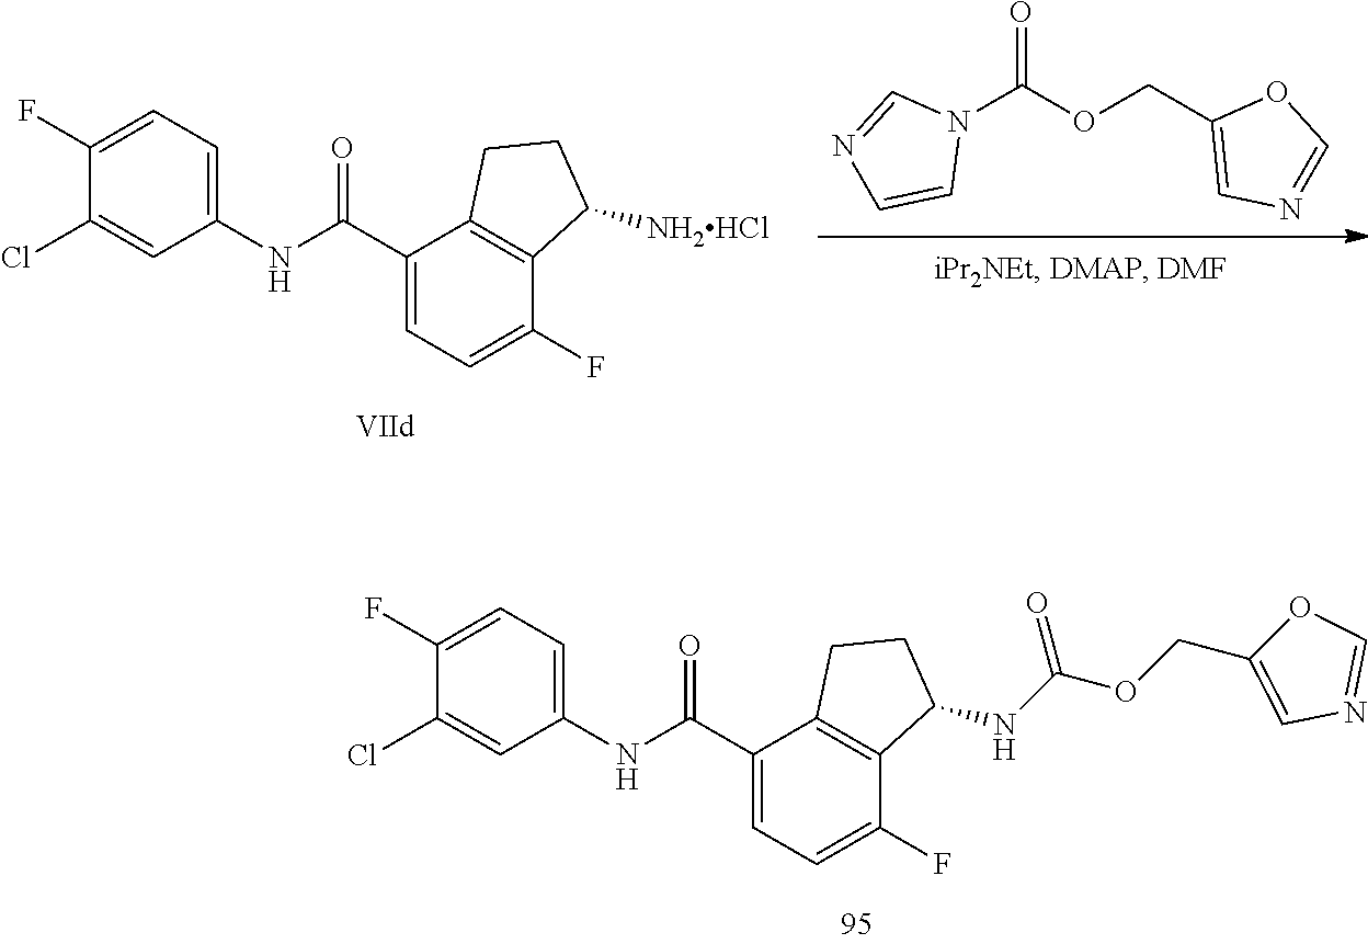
C1(Cl)=CC(NC(C2=CC=C(F)C3=C2CCC3NC(OCC2=CN=CO2)=O)=O)=CC=C1F.C1(Cl)=CC(NC(C2=CC=C(F)C3=C2CCC3[NH2HCl])=O)=CC=C1F.N1(C(OCC2=CN=CO2)=O)C=NC=C1
